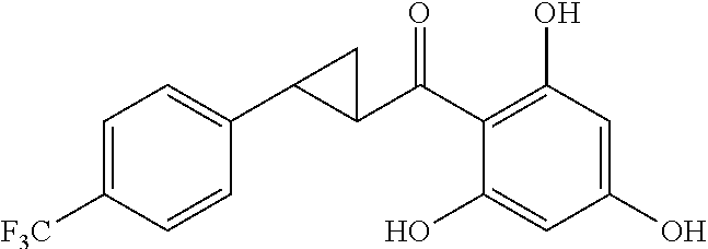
C1(C(C2=C(O)C=C(O)C=C2O)=O)C(C2=CC=C([F3C])C=C2)C1
